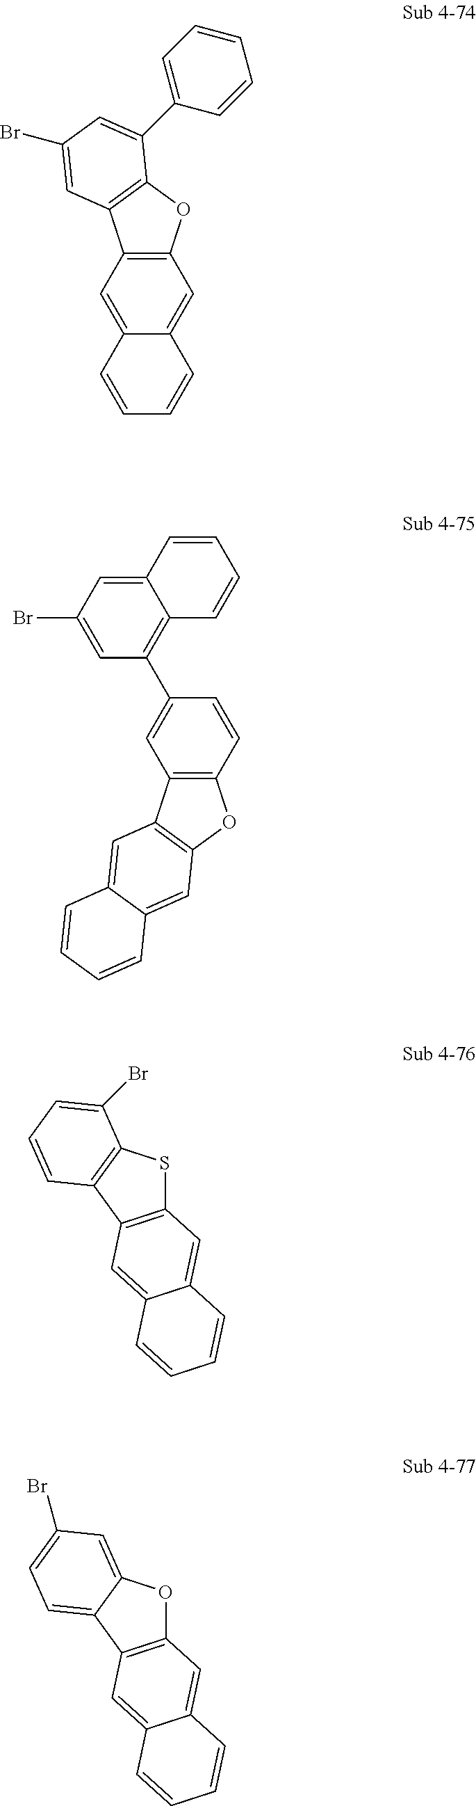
C12=C(C=C3C(=C1)C=CC=C3)C1=C(O2)C(C2=CC=CC=C2)=CC(Br)=C1.C12=CC(Br)=CC(C3=CC4=C(C=C3)OC3=C4C=C4C(=C3)C=CC=C4)=C1C=CC=C2.C12=C(C3=C(S1)C(Br)=CC=C3)C=C1C(=C2)C=CC=C1.C12=C(C3=CC=C(Br)C=C3O1)C=C1C(=C2)C=CC=C1
